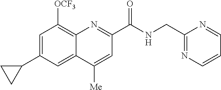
C1=C(C2CC2)C=C2C(=C1[OCF3])N=C(C(NCC1=NC=CC=N1)=O)C=C2[Me]
